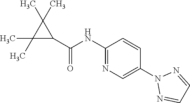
C1(NC(C2C(C)(C)C2(C)C)=O)=NC=C(N2N=CC=N2)C=C1
